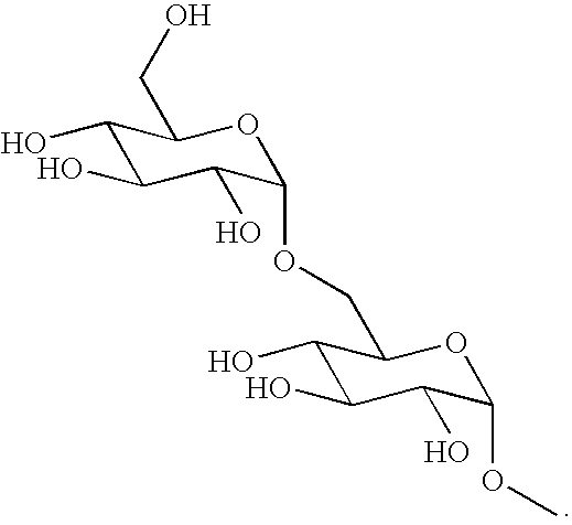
C1(O)C(O)C(O)C(OCC2C(O)C(O)C(O)C(OC)O2)OC1CO
